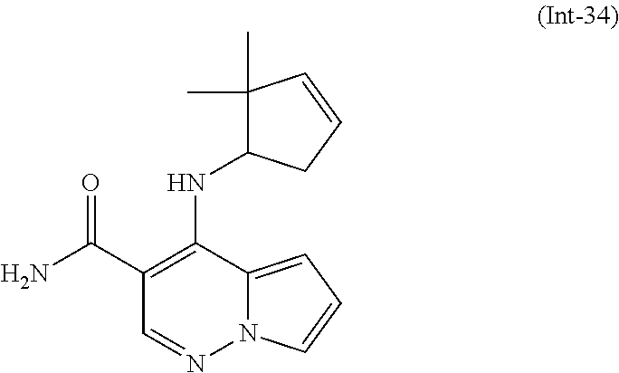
NC(C1=C(NC2C(C)(C)C=CC2)C2=CC=CN2N=C1)=O
